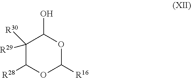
C1([R29])([R30])C([R28])OC([R16])OC1O
